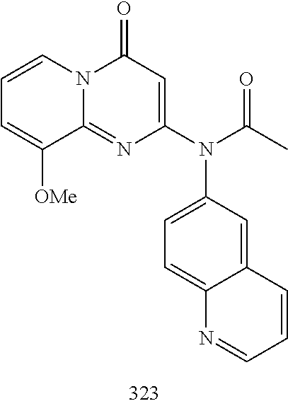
C1=CC=C([OMe])C2=NC(N(C3=CC=C4C(=C3)C=CC=N4)C(=O)C)=CC(=O)N12
